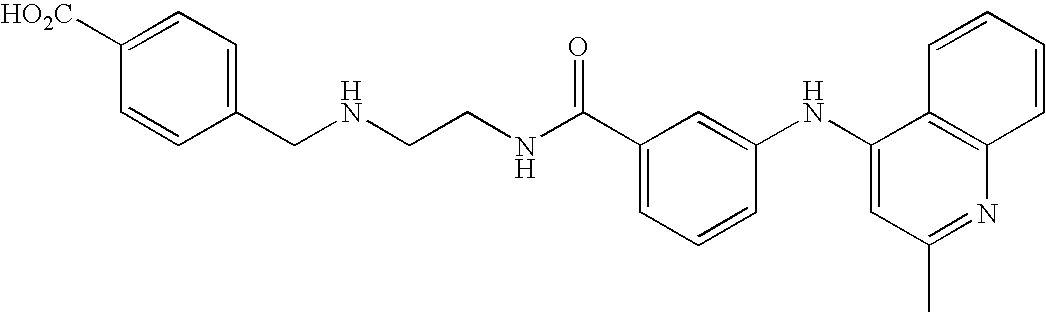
N(CCNC(C1=CC=CC(NC2=CC(C)=NC3=C2C=CC=C3)=C1)=O)CC1=CC=C([HO2C])C=C1
